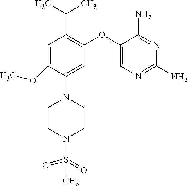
C1=C(OC)C(N2CCN(S(C)(=O)=O)CC2)=CC(OC2=CN=C(N)N=C2N)=C1C(C)C
